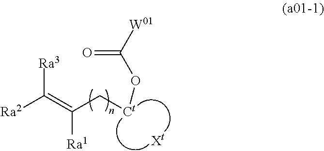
[Ra2]C(=C(C[Ct]OC(=O)[W01])[Ra1])[Ra3].[Xt]
